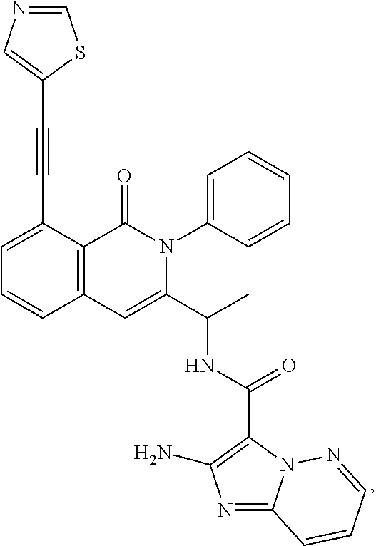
C1=C(C#CC2=CN=CS2)C2=C(C=C1)C=C(C(C)NC(=O)C1=C(N)N=C3N1N=CC=C3)N(C1=CC=CC=C1)C2=O
